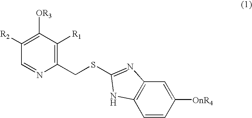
C1(CSC2=NC3=C(C=CC([OnR4])=C3)N2)=C([R1])C([OR3])=C([R2])C=N1
